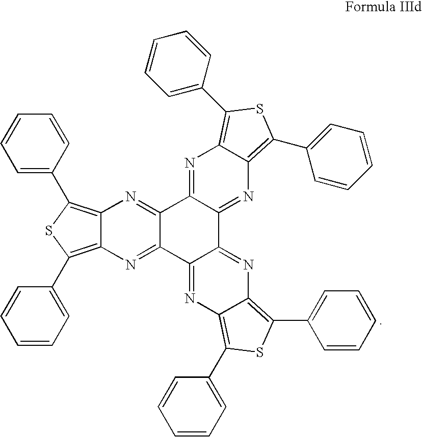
N1=C2C(=NC3=C(C4=CC=CC=C4)SC(C4=CC=CC=C4)=C13)C1=NC3=C(C4=CC=CC=C4)SC(C4=CC=CC=C4)=C3N=C1C1=NC3=C(C4=CC=CC=C4)SC(C4=CC=CC=C4)=C3N=C21
